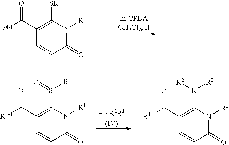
[R4-1]C(C1=C([SR])N([R1])C(=O)C=C1)=O.[R4-1]C(C1=C(S([R])=O)N([R1])C(=O)C=C1)=O.[R4-1]C(C1=C(N([R3])[R2])N([R1])C(=O)C=C1)=O
